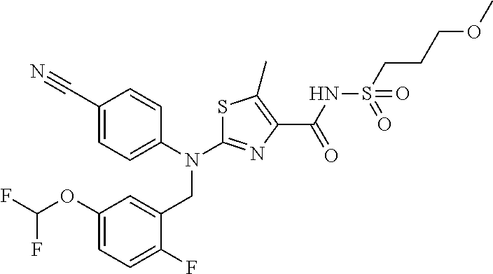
C1(C#N)=CC=C(N(C2=NC(C(NS(CCCOC)(=O)=O)=O)=C(C)S2)CC2=CC(OC(F)F)=CC=C2F)C=C1
